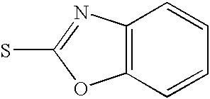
C12=C(N=C(S)O1)C=CC=C2
